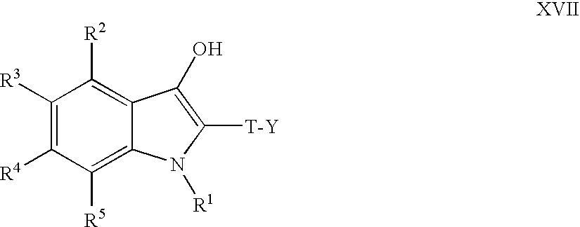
C1([R3])=C([R4])C([R5])=C2C(=C1[R2])C(O)=C([T-Y])N2[R1]
